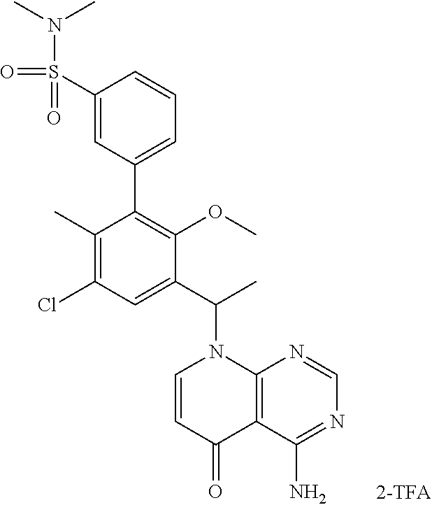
C1(C)=C(Cl)C=C(C(C)N2C=CC(=O)C3=C2N=CN=C3N)C(OC)=C1C1=CC=CC(S(N(C)C)(=O)=O)=C1
